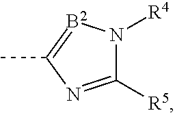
CC1=[B2]N([R4])C([R5])=N1
